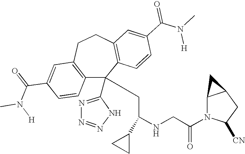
C1(C(=O)N(C)[H])=CC2=C(C=C1)C(C1=NN=NN1)(CC(NCC(N1C([CN])CC3C1C3)=O)C1CC1)C1=C(CC2)C=C(C(N(C)[H])=O)C=C1
